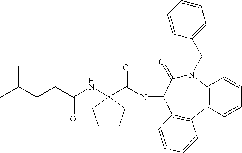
C12=C(N(CC3=CC=CC=C3)C(=O)C(NC(=O)C3(NC(CCC(C)C)=O)CCCC3)C3=C1C=CC=C3)C=CC=C2
